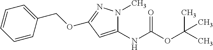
C1(NC(OC(C)(C)C)=O)=CC(OCC2=CC=CC=C2)=NN1C
